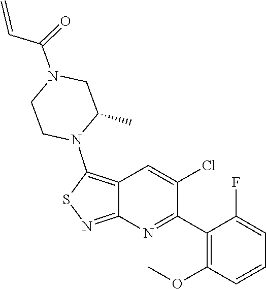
C1(C)CN(C(=O)C=C)CCN1C1=C2C(=NS1)N=C(C1=C(OC)C=CC=C1F)C(Cl)=C2
